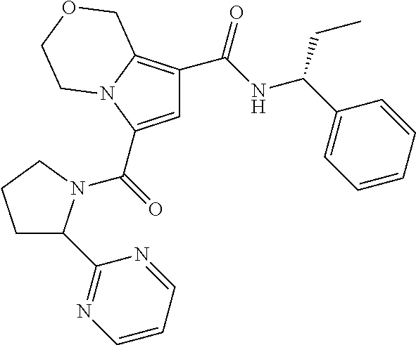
C1=C(C(=O)N2C(C3=NC=CC=N3)CCC2)N2C(=C1C(NC(C1=CC=CC=C1)CC)=O)COCC2
